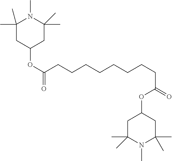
C1(OC(CCCCCCCCC(OC2CC(C)(C)N(C)C(C)(C)C2)=O)=O)CC(C)(C)N(C)C(C)(C)C1
